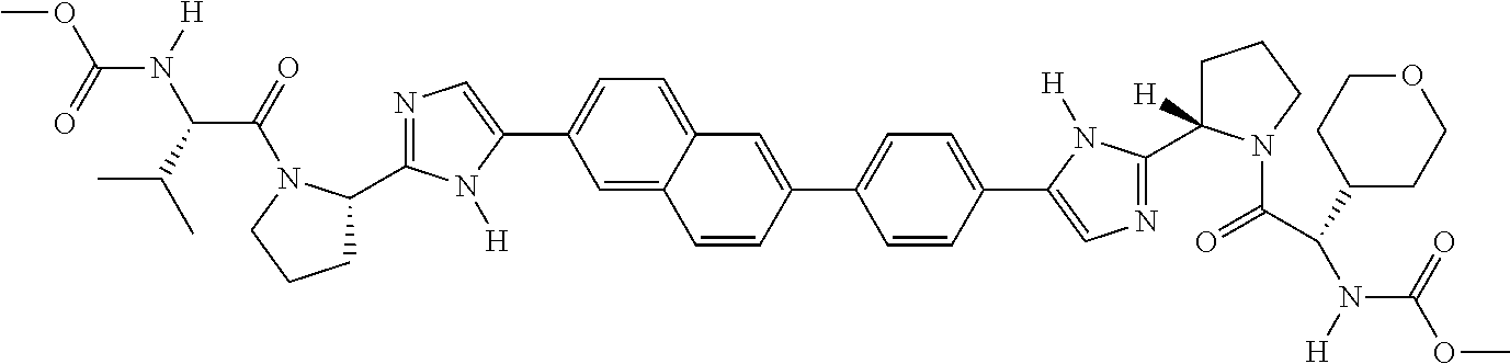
C1=CC(C2=CC=C(C3=CN=C(C4([H])CCCN4C(=O)C(C4CCOCC4)N(C(OC)=O)[H])N3[H])C=C2)=CC2=CC=C(C3=CN=C(C4CCCN4C(C(N(C(OC)=O)[H])C(C)C)=O)N3[H])C=C12
